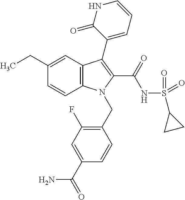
C12=C(C=C(CC)C=C1)C(C1=CC=CNC1=O)=C(C(=O)NS(C1CC1)(=O)=O)N2CC1=C(F)C=C(C(=O)N)C=C1
